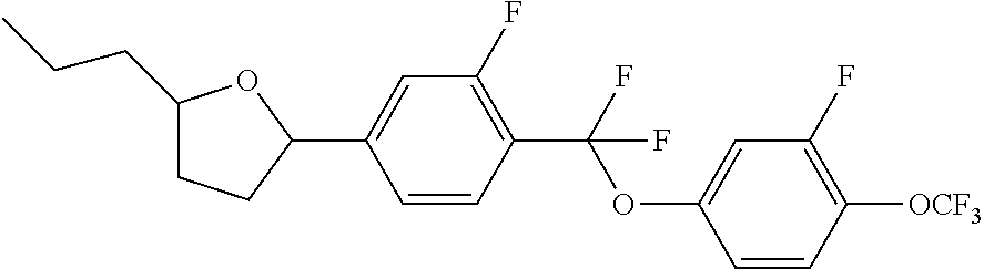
C1(CCC)CCC(C2=CC(F)=C(C(OC3=CC(F)=C([OCF3])C=C3)(F)F)C=C2)O1
